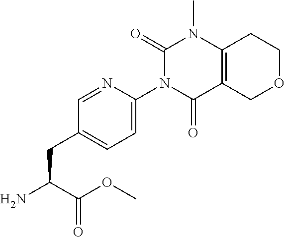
C1(=O)N(C2=CC=C(CC(N)C(OC)=O)C=N2)C(=O)C2=C(N1C)CCOC2
